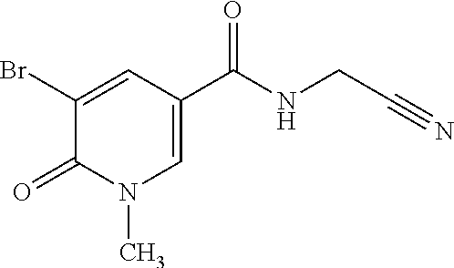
C1(Br)=CC(C(=O)NCC#N)=CN(C)C1=O
